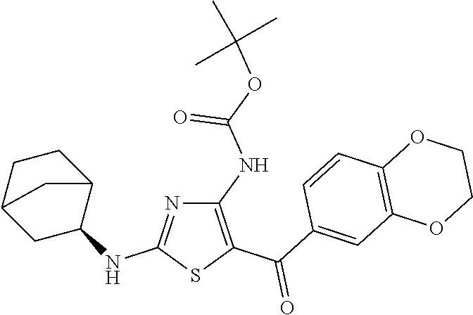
C1(NC(OC(C)(C)C)=O)=C(C(C2=CC3=C(C=C2)OCCO3)=O)SC(NC2CC3CCC2C3)=N1
